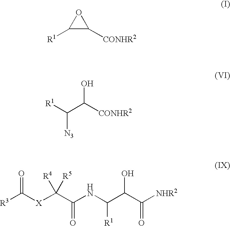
C1([R1])C([CONHR2])O1.OC([CONHR2])C([R1])[N3].[R3]C([X]C(C(NC(C(C([NHR2])=O)O)[R1])=O)([R4])[R5])=O
